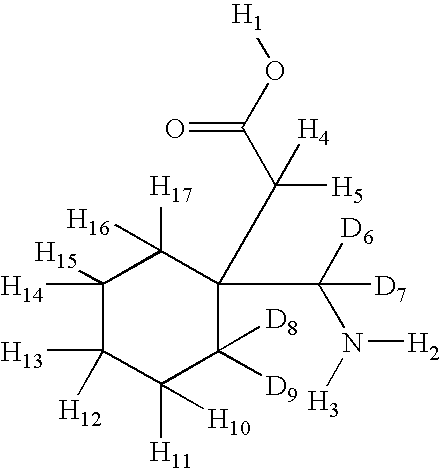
C1([H14])([H15])C([H13])([H12])C([H11])([H10])C([D9])([D8])C(C(C(O[H1])=O)([H5])[H4])(C([D6])(N([H3])[H2])[D7])C1([H17])[H16]
